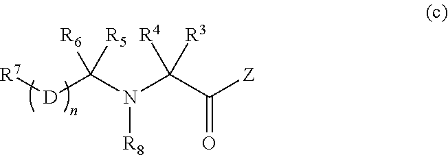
[R7][D]C(N(C(C([Z])=O)([R4])[R3])[R8])([R5])[R6]
